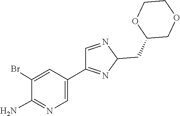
C1(C2=CN=C(N)C(Br)=C2)=NC(CC2COCCO2)N=C1
